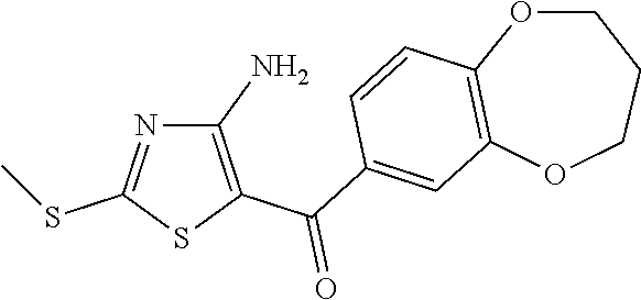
C1(N)=C(C(C2=CC3=C(C=C2)OCCCO3)=O)SC(SC)=N1
